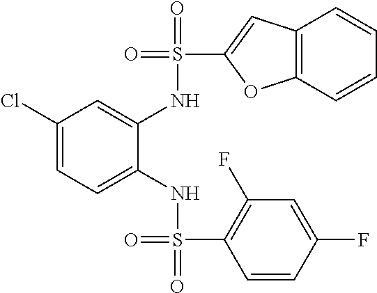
C1(Cl)=CC=C(NS(=O)(=O)C2=C(F)C=C(F)C=C2)C(NS(=O)(C2=CC3=C(O2)C=CC=C3)=O)=C1
